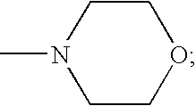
C1COCCN1C
